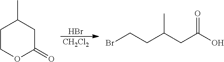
C1COC(=O)CC1C.Br.[CH2Cl2].BrCCC(CC(O)=O)C
